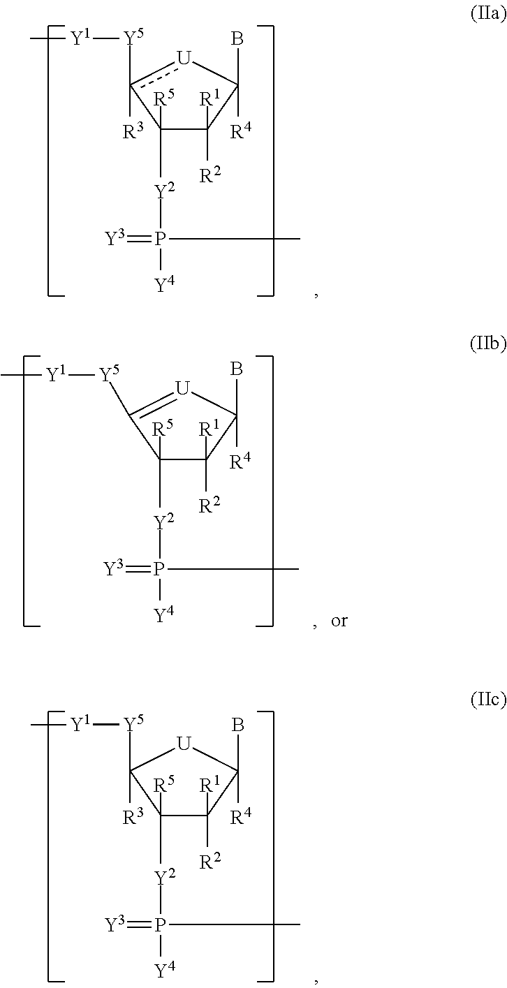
C1([R1])([R2])C(B)([R4])[U]c([Y5][Y1]C)([R3])C1([Y2]P([Y4])(C)=[Y3])[R5].C1([R1])([R2])C(B)([R4])[U]=C([Y5][Y1]C)C1([Y2]P([Y4])(C)=[Y3])[R5].C1([R1])([R2])C(B)([R4])[U]C([Y5][Y1]C)([R3])C1([Y2]P([Y4])(C)=[Y3])[R5]
